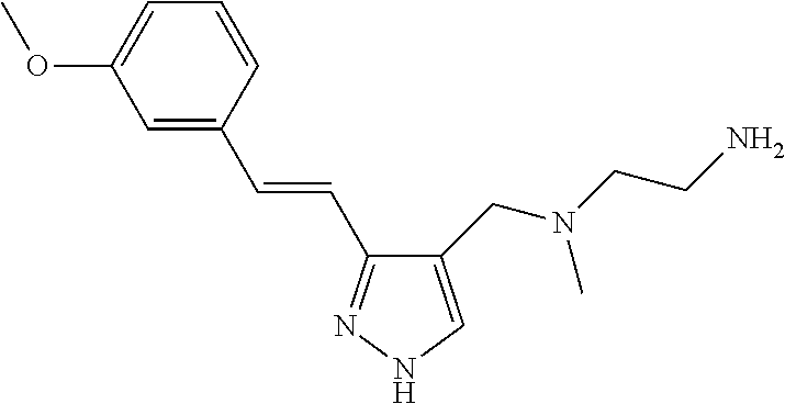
C1(CN(CCN)C)=CNN=C1C=CC1=CC(OC)=CC=C1
